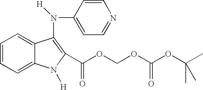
C1=CC=C2C(=C1)C(N(C1=CC=NC=C1)[H])=C(C(OCOC(OC(C)(C)C)=O)=O)N2[H]
